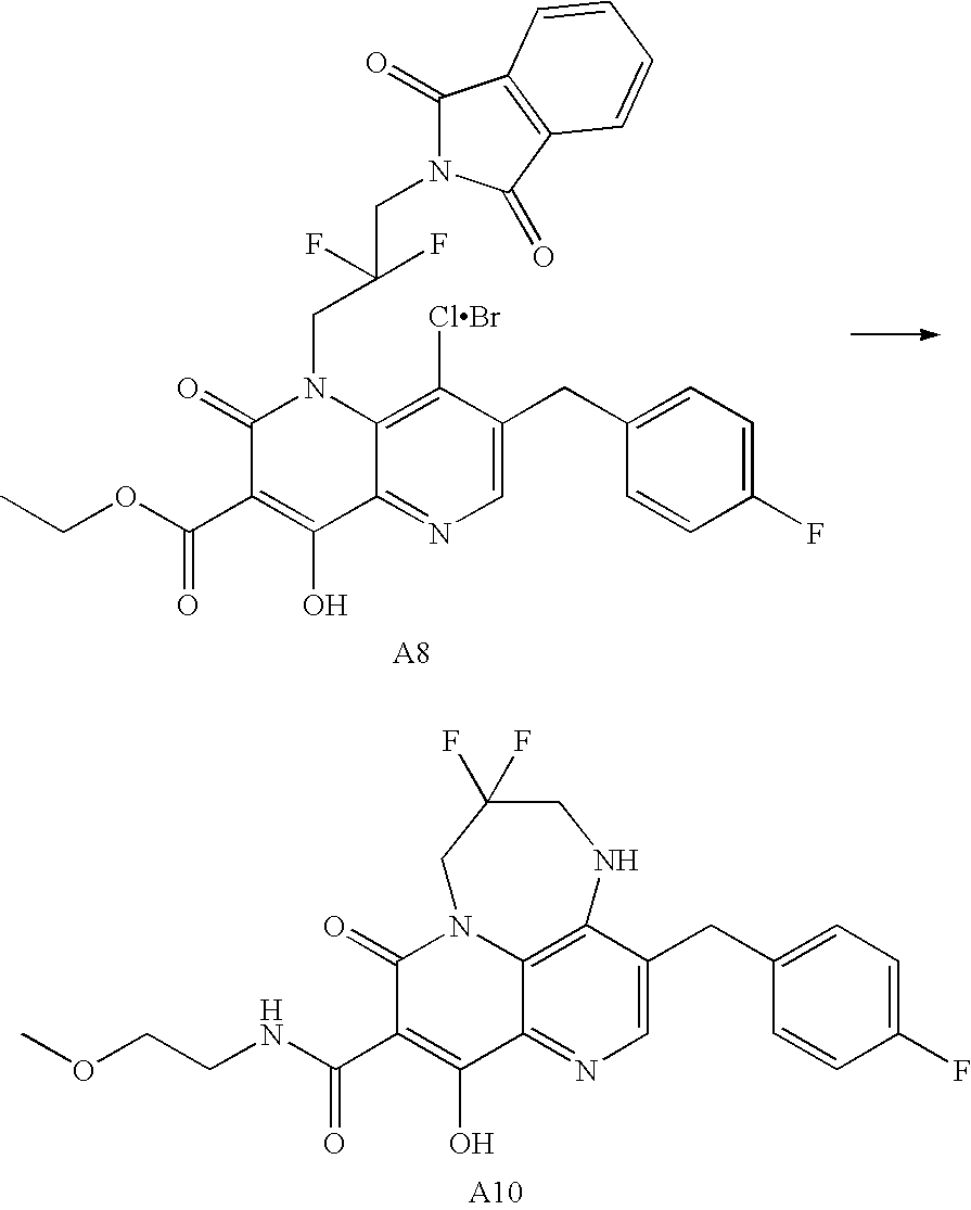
CCOC(C1=C(O)C2=NC=C(CC3=CC=C(F)C=C3)C([ClBr])=C2N(CC(CN2C(=O)C3=C(C2=O)C=CC=C3)(F)F)C1=O)=O.C12=NC=C(CC3=CC=C(F)C=C3)C3=C1N(C(=O)C(C(NCCOC)=O)=C2O)CC(F)(F)CN3
